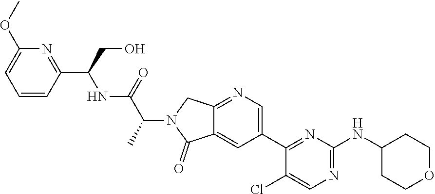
C12=NC=C(C3=NC(NC4CCOCC4)=NC=C3Cl)C=C1C(=O)N(C(C(NC(C1=NC(OC)=CC=C1)CO)=O)C)C2
